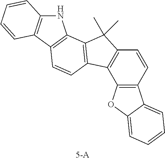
C12=C(C=CC3=C1C1=C(C3(C)C)C3=C(C=C1)C1=C(N3)C=CC=C1)C1=CC=CC=C1O2
